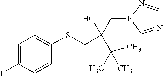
C1=C(I)C=CC(SCC(C(C)(C)C)(O)CN2C=NC=N2)=C1
